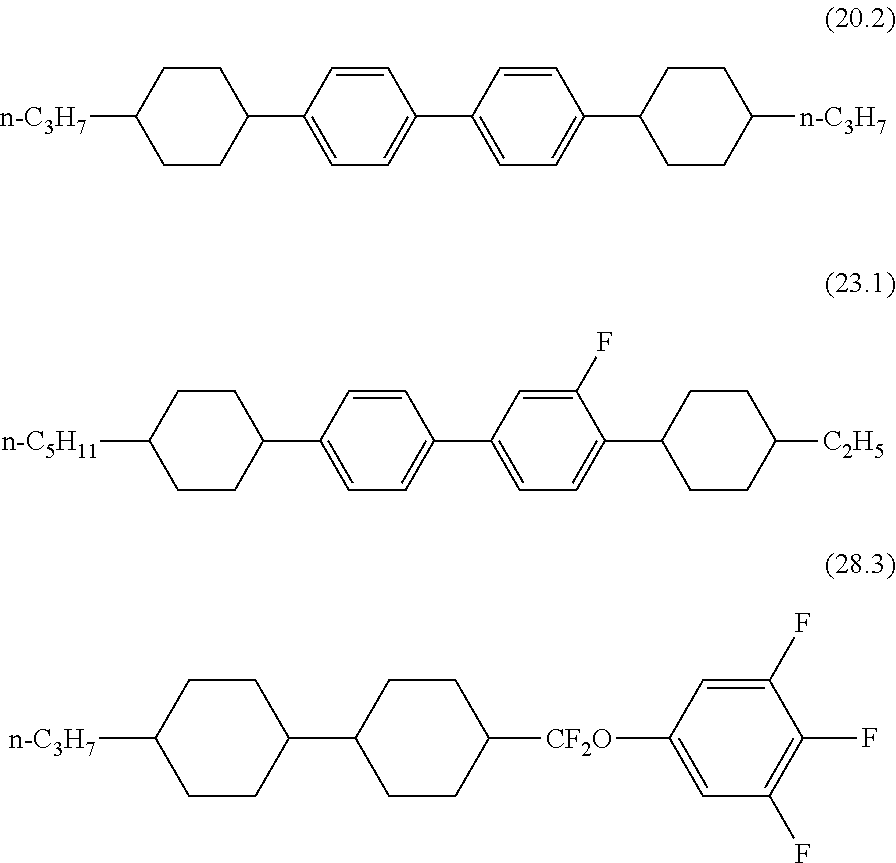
C1([n-C3H7])CCC(C2=CC=C(C3=CC=C(C4CCC([n-C3H7])CC4)C=C3)C=C2)CC1.C1([n-C5H11])CCC(C2=CC=C(C3=CC=C(C4CCC([C2H5])CC4)C(F)=C3)C=C2)CC1.C1([n-C3H7])CCC(C2CCC([CF2O]C3=CC(F)=C(F)C(F)=C3)CC2)CC1
